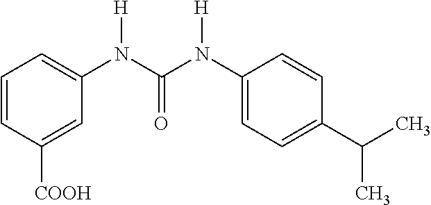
C1=CC([COOH])=CC(N(C(N([H])C2=CC=C(C(C)C)C=C2)=O)[H])=C1
